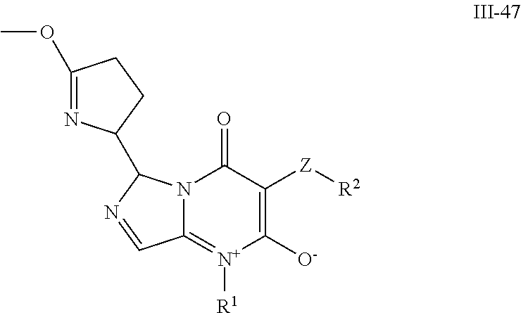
C1(OC)=NC(C2N3C(=[N+]([R1])C([O-])=C([Z][R2])C3=O)C=N2)CC1
